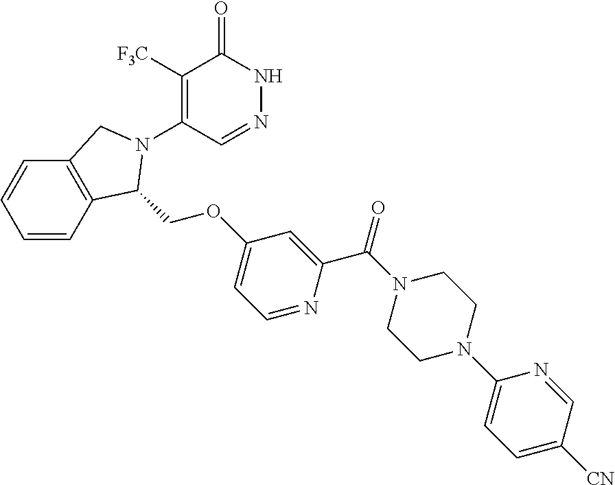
C1([F3C])=C(N2C(COC3=CC=NC(C(=O)N4CCN(C5=CC=C([CN])C=N5)CC4)=C3)C3=C(C=CC=C3)C2)C=NNC1=O
